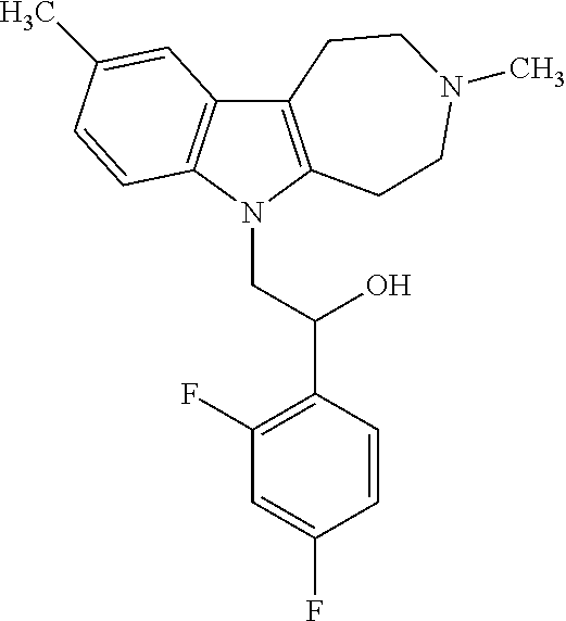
C12=C(N(CC(C3=C(F)C=C(F)C=C3)O)C3=C1C=C(C)C=C3)CCN(C)CC2
